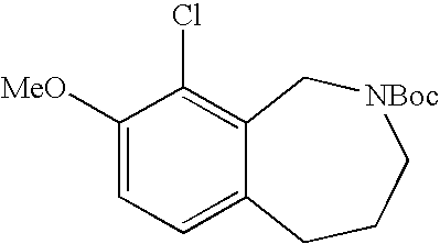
C1([MeO])=CC=C2C(=C1Cl)C[NBoc]CCC2
